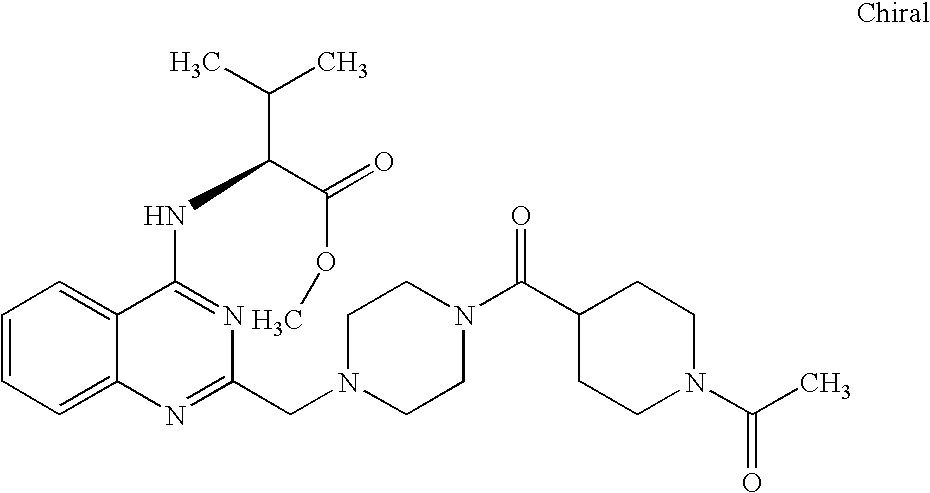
C1=CC=C2C(=C1)C(NC(C(C)C)C(=O)OC)=NC(CN1CCN(C(C3CCN(C(C)=O)CC3)=O)CC1)=N2
